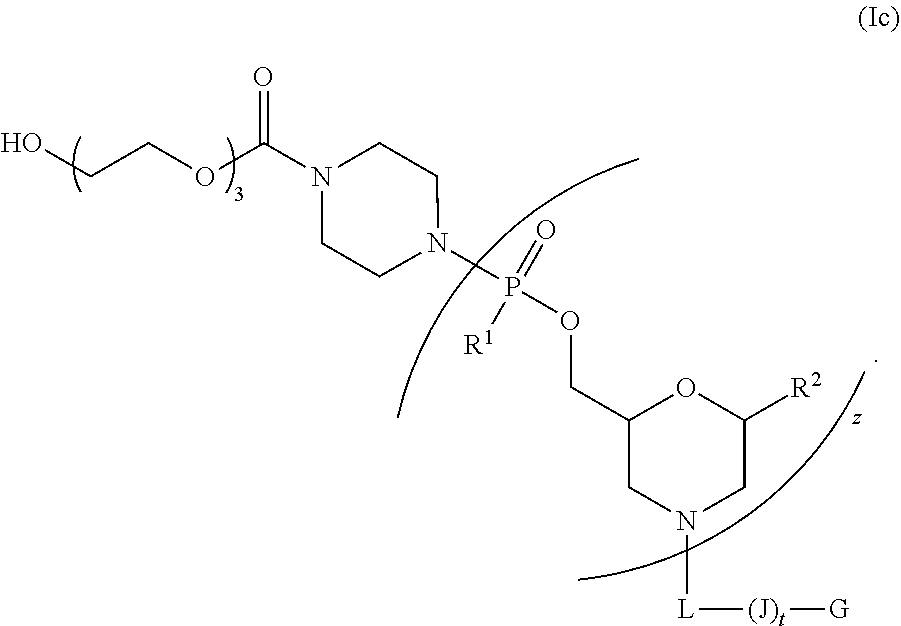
C1(COP(N2CCN(C(OCCO)=O)CC2)(=O)[R1])CN([L][(J)t][G])CC([R2])O1
